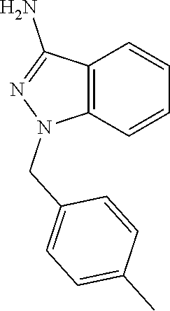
C12=C(C=CC=C1)N(CC1=CC=C(C)C=C1)N=C2N
